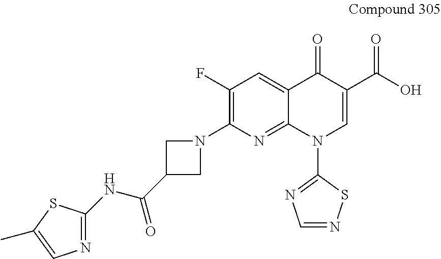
C1(F)=C(N2CC(C(=O)NC3=NC=C(C)S3)C2)N=C2C(=C1)C(=O)C(C(=O)O)=CN2C1=NC=NS1
